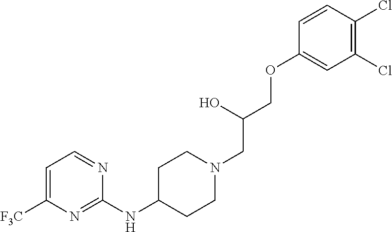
C1=C([F3C])N=C(NC2CCN(CC(COC3=CC(Cl)=C(Cl)C=C3)O)CC2)N=C1
